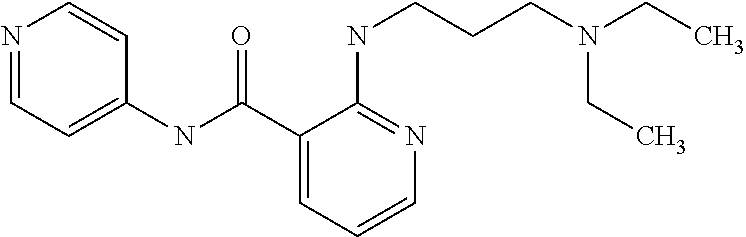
N1=CC=C(NC(=O)C2=CC=CN=C2NCCCN(CC)CC)C=C1
